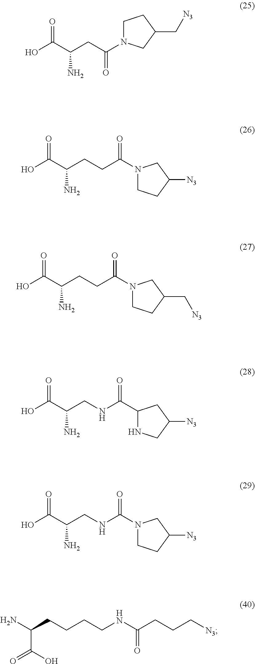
C(C(C(O)=O)N)NC(C1NCC([N3])C1)=O.C(C(C(O)=O)N)NC(N1CCC([N3])C1)=O.NC(CCCCNC(CCC[N3])=O)C(O)=O.C(C(C(O)=O)N)C(=O)N1CCC(C[N3])C1.C(C(C(O)=O)N)CC(N1CCC([N3])C1)=O.C(C(C(O)=O)N)CC(N1CCC(C[N3])C1)=O
